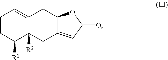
C1CC([R1])C2([R2])C(=C1)CC1C(=CC(=O)O1)C2
